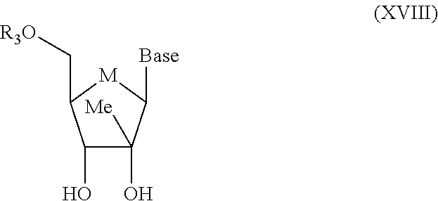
C1(O)([Me])C(O)C(C[R3O])[M]C1[Base]
